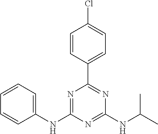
C1(NC2=NC(C3=CC=C(Cl)C=C3)=NC(NC(C)C)=N2)=CC=CC=C1
